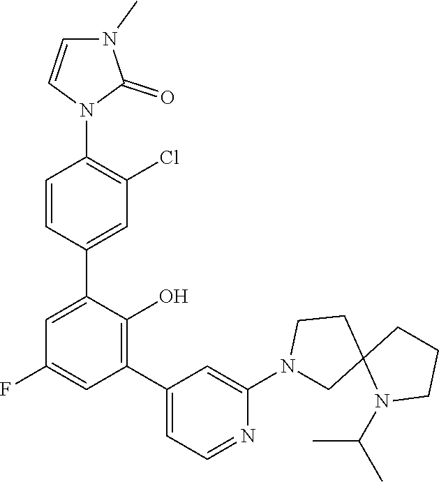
C1(C2=C(O)C(C3=CC(Cl)=C(N4C(=O)N(C)C=C4)C=C3)=CC(F)=C2)=CC=NC(N2CC3(CC2)N(C(C)C)CCC3)=C1
